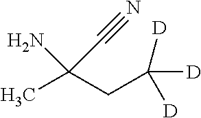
C(C)(C#N)(CC([D])([D])[D])N
